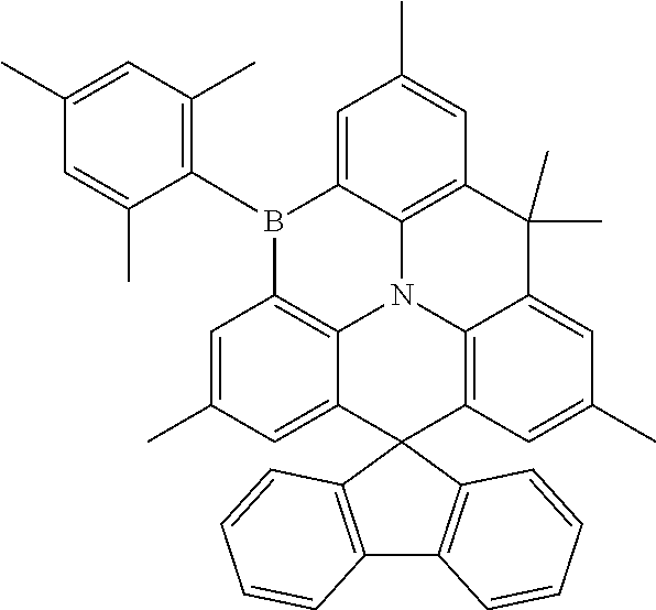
C1(C)=CC(C)=C(B2C3=CC(C)=CC4=C3N3C5=C2C=C(C)C=C5C2(C5=C3C(=CC(C)=C5)C4(C)C)C3=C(C4=C2C=CC=C4)C=CC=C3)C(C)=C1
